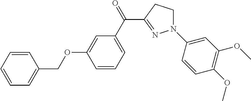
O=C(C1=CC=CC(OCC2=CC=CC=C2)=C1)C1=NN(C2=CC(OC)=C(OC)C=C2)CC1
